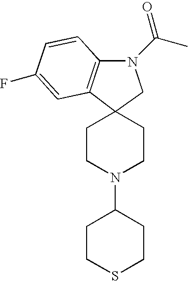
C1CSCCC1N1CCC2(CC1)C1=C(N(C(=O)C)C2)C=CC(F)=C1
